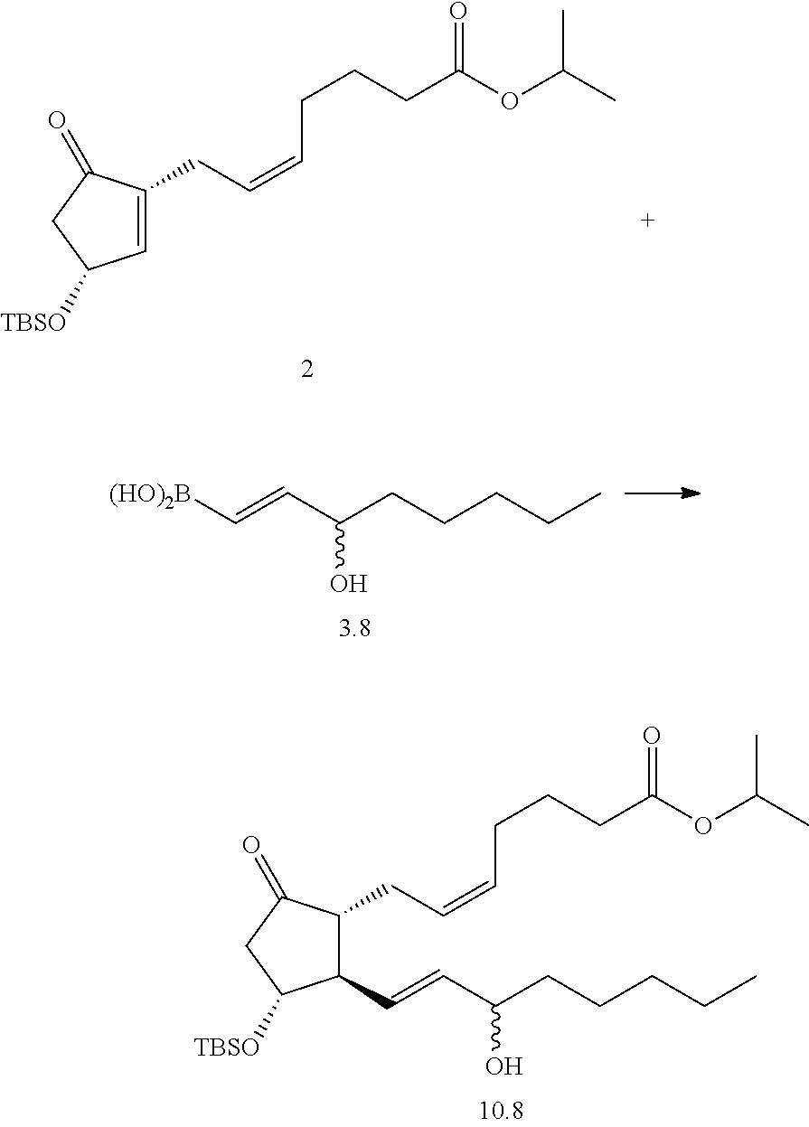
C1=C(CC=CCCCC(OC(C)C)=O)C(=O)CC1[TBSO].C1(C=CC(CCCCC)O)C(CC=CCCCC(OC(C)C)=O)C(=O)CC1[TBSO].C(CC)CCC(C=C[(HO)2B])O
